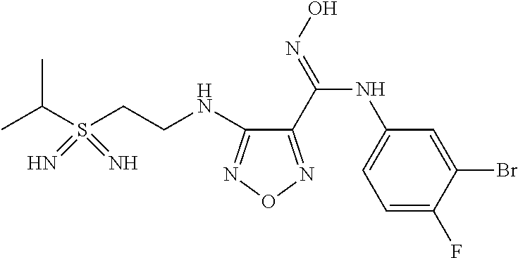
C(CNC1=NON=C1C(=NO)NC1=CC=C(F)C(Br)=C1)S(C(C)C)(=N)=N
